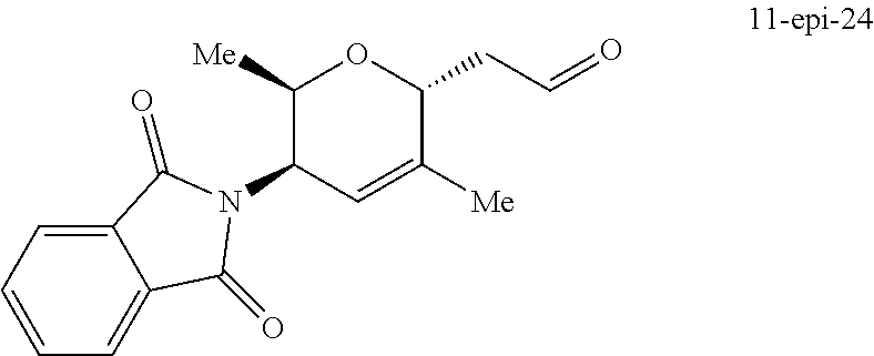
C1([Me])C(N2C(=O)C3=CC=CC=C3C2=O)C=C([Me])C(CC=O)O1
